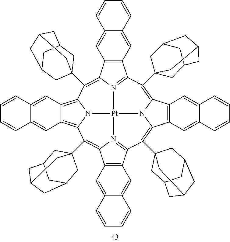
C1=CC2=CC3=C(C=C2C=C1)C1=N2C3=C(C34CC5CC(CC(C3)C5)C4)C3=C4C=C5C=CC=CC5=CC4=C4N3[Pt]23N2=C(C5=C(C=C6C=CC=CC6=C5)C2=C4C24CC5CC(CC(C2)C5)C4)C(C24CC5CC(CC(C2)C5)C4)=C2C4=C(C=C5C(=C4)C=CC=C5)C(=C1C14CC5CC(CC(C1)C5)C4)N32
